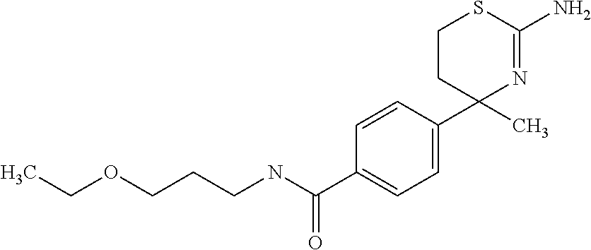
C1=C(C2(C)N=C(N)SCC2)C=CC(C(NCCCOCC)=O)=C1
